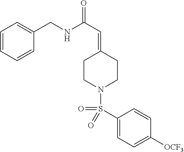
C1=CC=CC(CNC(C=C2CCN(S(C3=CC=C([OCF3])C=C3)(=O)=O)CC2)=O)=C1
